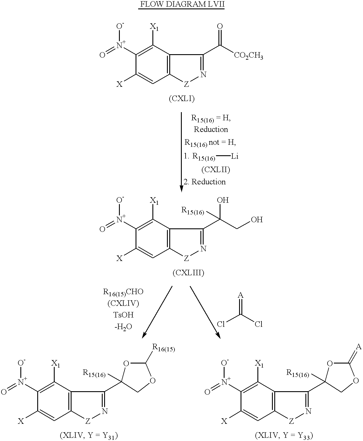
C12=C(C([X1])=C([N+](=O)[O-])C([X])=C1)C(C([CO2CH3])=O)=N[Z]2.[R15(16)][Li].ClC(Cl)=[A].C12=C(C([X1])=C([N+](=O)[O-])C([X])=C1)C(C(CO)(O)[R15(16)])=N[Z]2.C12=C(C([X1])=C([N+](=O)[O-])C([X])=C1)C(C1([R15(16)])OC([R16(15)])OC1)=N[Z]2.C12=C(C([X1])=C([N+](=O)[O-])C([X])=C1)C(C1([R15(16)])OC(=[A])OC1)=N[Z]2
